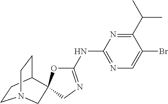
C1CC2CCN1CC21OC(NC2=NC=C(Br)C(C(C)C)=N2)=NC1
